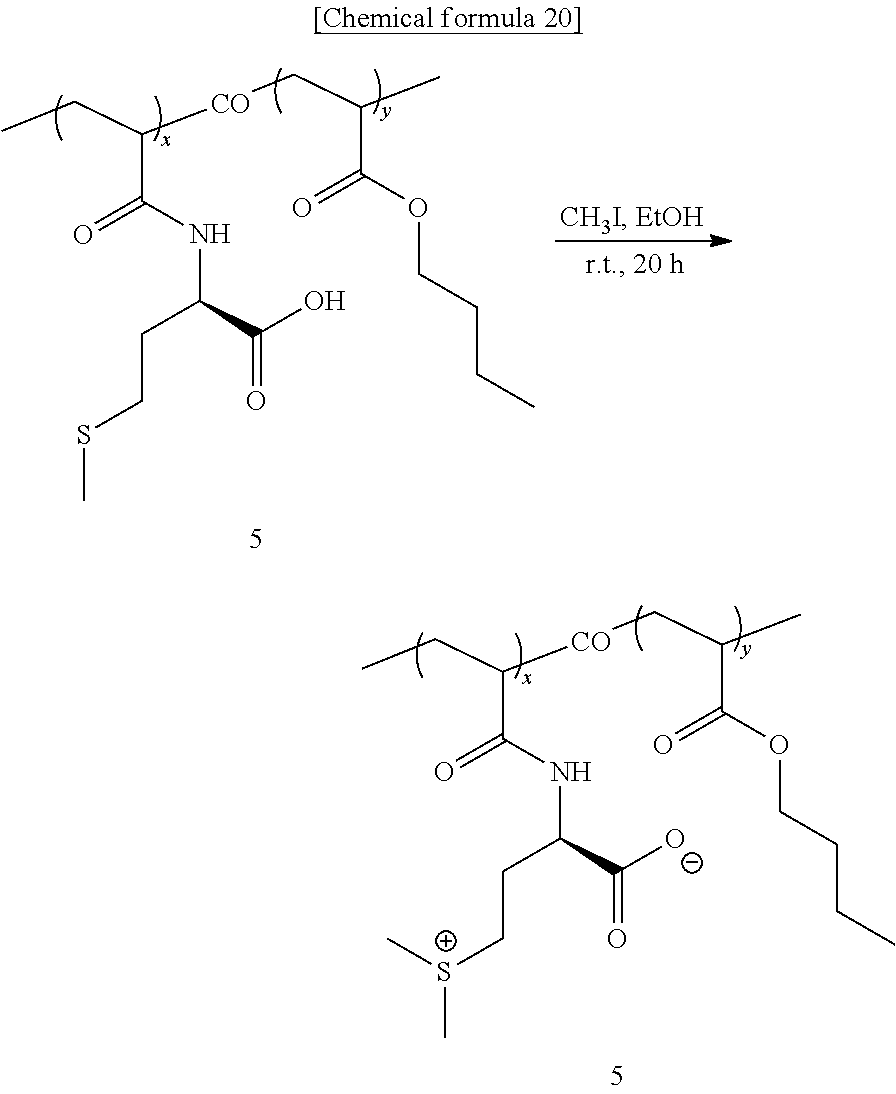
CCC(C(NC(CC[S+](C)C)C([O-])=O)=O)[CO]CC(C)C(OCCCC)=O.CCC(C(NC(CCSC)C(O)=O)=O)[CO]CC(C)C(OCCCC)=O
